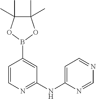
C1=CN=C(NC2=CC=NC=N2)C=C1B1OC(C)(C)C(C)(C)O1
